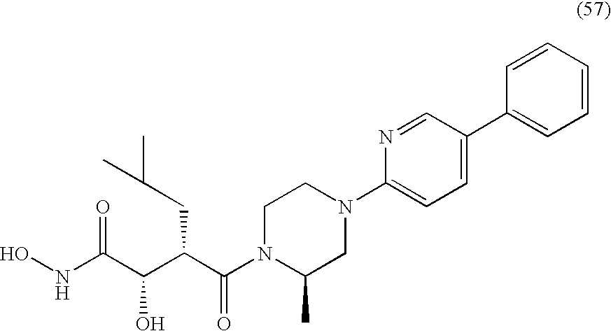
ONC(C(C(C(N1C(C)CN(C2=CC=C(C3=CC=CC=C3)C=N2)CC1)=O)CC(C)C)O)=O
